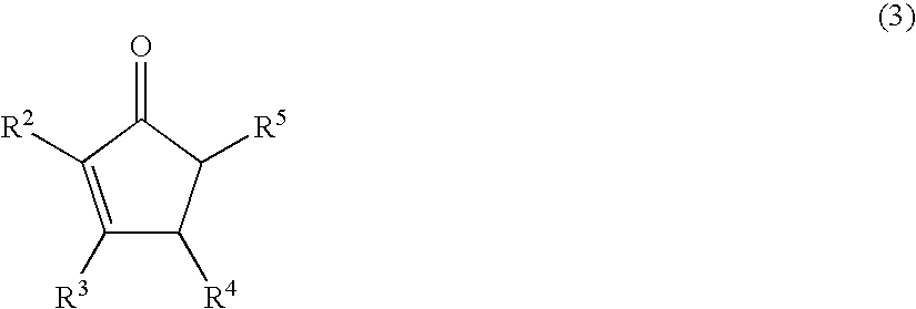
C1([R3])=C([R2])C(=O)C([R5])C1[R4]
